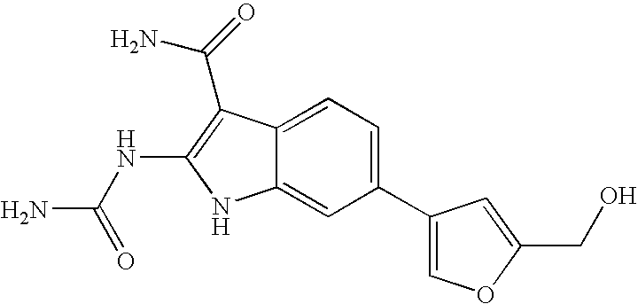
C1(C2=COC(CO)=C2)=CC=C2C(=C1)NC(NC(N)=O)=C2C(=O)N
